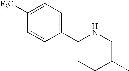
C1=C([F3C])C=CC(C2CCC(C)CN2)=C1
